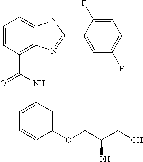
C1=CC(C(NC2=CC=CC(OCC(CO)O)=C2)=O)=C2C(=C1)NC(C1=CC(F)=CC=C1F)=N2
